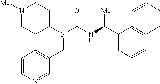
N1([Me])CCC(N(C(=O)NC(C2=CC=CC3=C2C=CC=C3)[Me])CC2=CC=CN=C2)CC1
